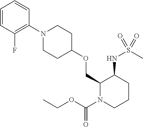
C1=CC(F)=C(N2CCC(OCC3N(C(OCC)=O)CCCC3NS(=O)(C)=O)CC2)C=C1
